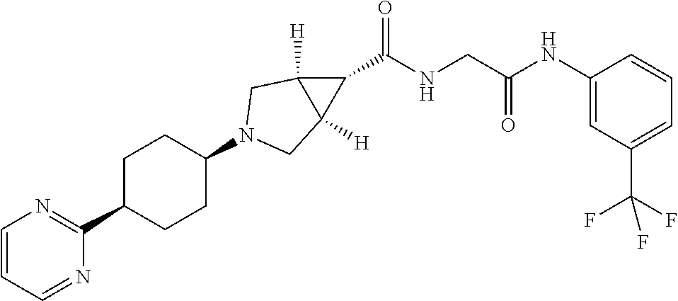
C1=CC=NC(C2CCC(N3CC4([H])C(C(NCC(NC5=CC(C(F)(F)F)=CC=C5)=O)=O)C4([H])C3)CC2)=N1
